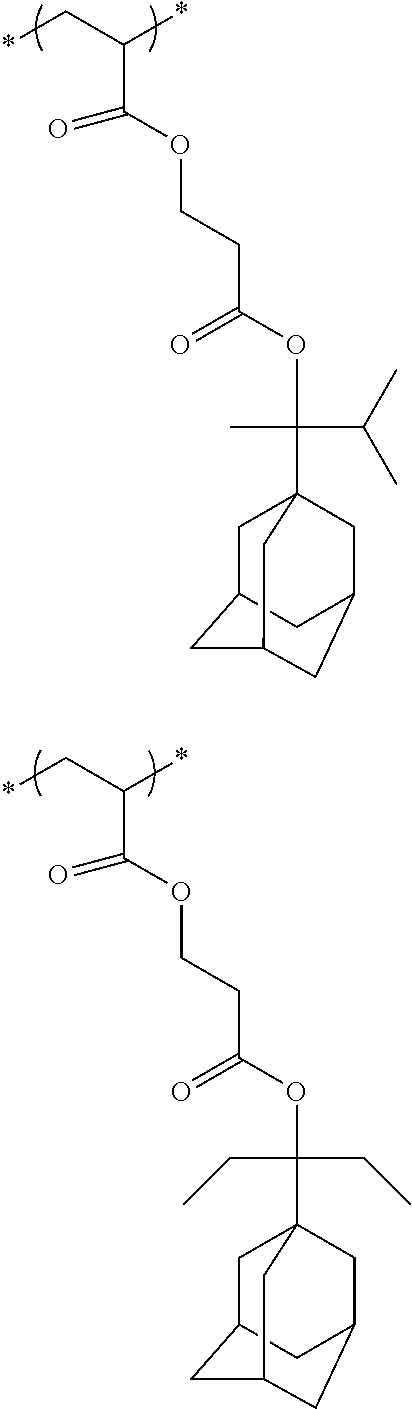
C(C*)(*)C(=O)OCCC(OC(C)(C(C)C)C12CC3CC(C1)CC(C2)C3)=O.C(C(OCCC(OC(CC)(CC)C12CC3CC(C1)CC(C2)C3)=O)=O)(C*)*
